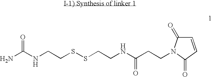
NC(NCCSSCCNC(=O)CCN1C(=O)C=CC1=O)=O
